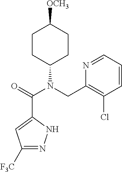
C1([F3C])=NNC(C(N(C2CCC([OCH3])CC2)CC2=C(Cl)C=CC=N2)=O)=C1
